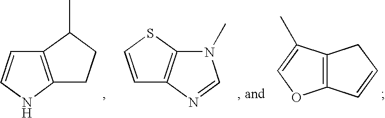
C12=C(NC=C1)CCC2C.C12=C(N=CN1C)C=CS2.C12=C(C(C)=CO1)CC=C2
